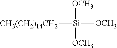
[Si]([CH3(CH2)14CH2])([OCH3])([OCH3])[OCH3]
